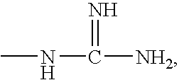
N(C([NH2])=N)C
